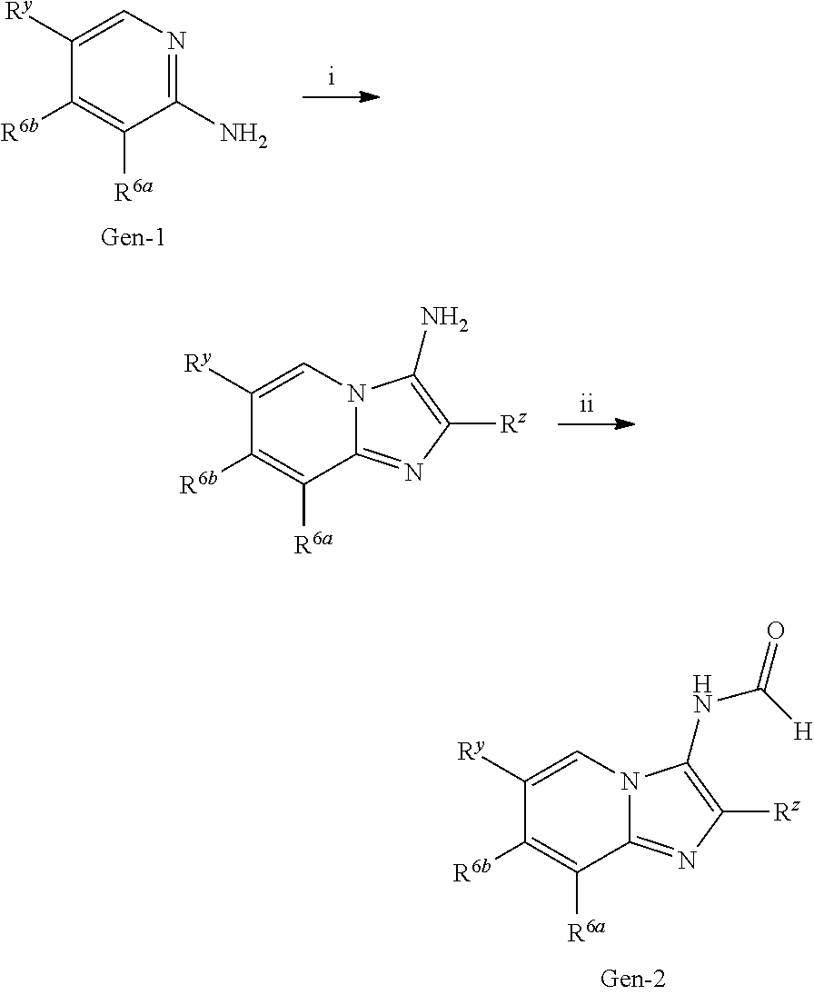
N12C(=NC([Rz])=C1N)C([R6a])=C([R6b])C([Ry])=C2.N12C(=NC([Rz])=C1NC(=O)[H])C([R6a])=C([R6b])C([Ry])=C2.N1=C(N)C([R6a])=C([R6b])C([Ry])=C1
